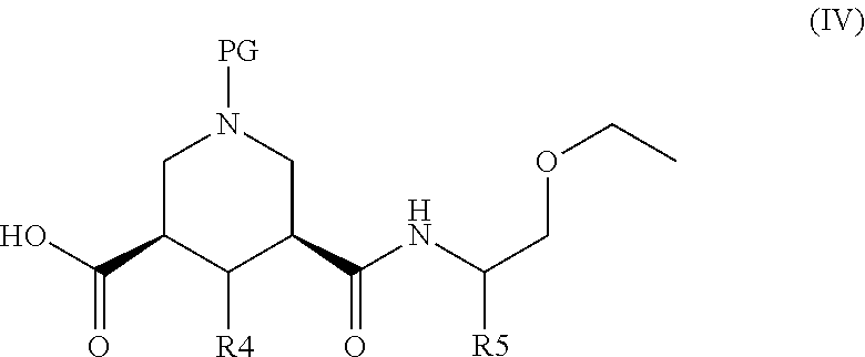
OC(C1C([R4])C(C(NC(COCC)[R5])=O)CN([PG])C1)=O
